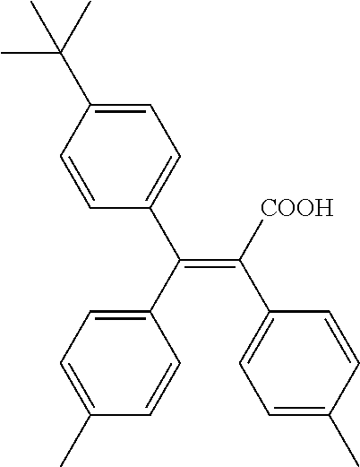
C1=CC(C(C)(C)C)=CC=C1C(=C(C1=CC=C(C)C=C1)[COOH])C1=CC=C(C)C=C1
